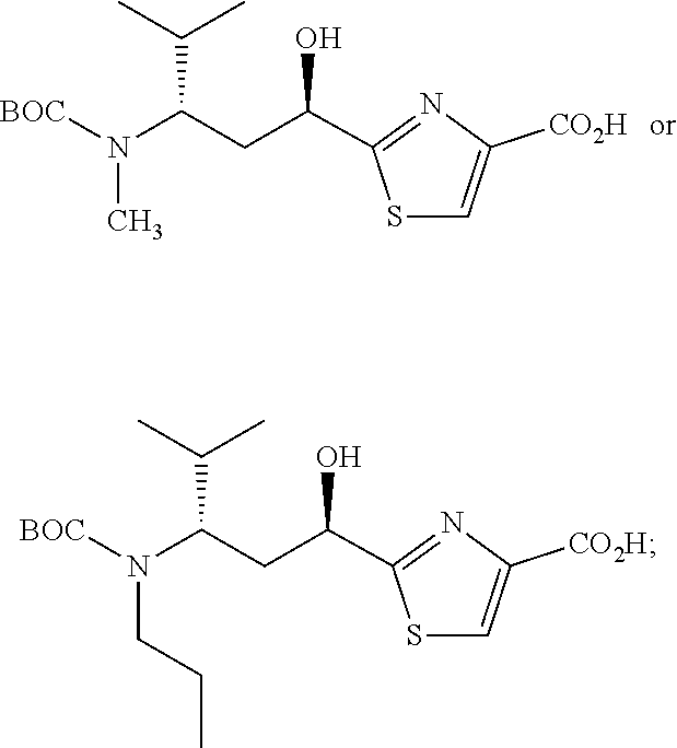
N(C)(C(CC(O)C1=NC([CO2H])=CS1)C(C)C)[BOC].N(CCC)(C(CC(O)C1=NC([CO2H])=CS1)C(C)C)[BOC]
